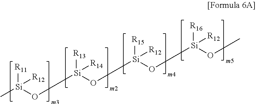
C[Si]([R11])([R12])O[Si]([R13])([R14])O[Si]([R15])([R12])O[Si](OC)([R16])[R12]
